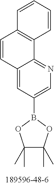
C1=CC=CC2=C1C=CC1=CC(B3OC(C)(C)C(C)(C)O3)=CN=C21
